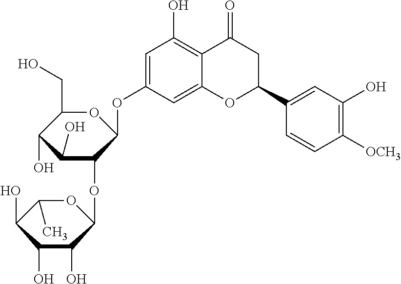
C1(CO)OC(OC2=CC(O)=C3C(=C2)OC(C2=CC(O)=C([OCH3])C=C2)CC3=O)C(OC2OC(C)C(O)C(O)C2O)C(O)C1O
